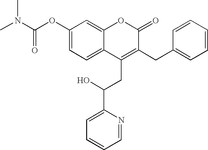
C1(OC(N(C)C)=O)=CC=C2C(=C1)OC(=O)C(CC1=CC=CC=C1)=C2CC(C1=CC=CC=N1)O
